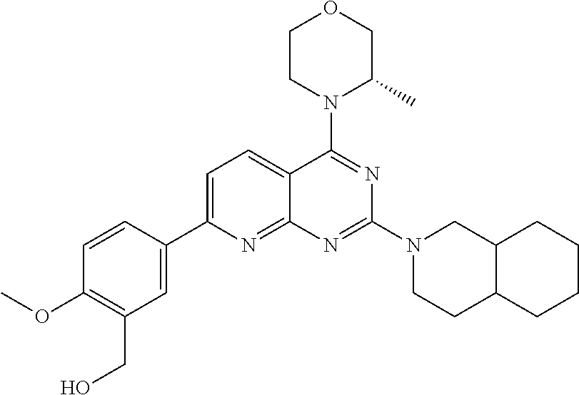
C1=C(C2=CC(CO)=C(OC)C=C2)N=C2C(=C1)C(N1C(C)COCC1)=NC(N1CCC3C(C1)CCCC3)=N2
